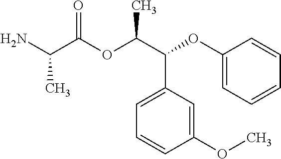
NC(C(OC(C(C1=CC=CC(OC)=C1)OC1=CC=CC=C1)C)=O)C
